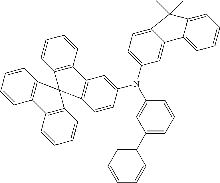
C12=C(C=CC=C1)C1=C(C23C2=C(C=CC=C2)C2=C3C=CC(N(C3=CC(C4=CC=CC=C4)=CC=C3)C3=CC=C4C(=C3)C3=CC=CC=C3C4(C)C)=C2)C=CC=C1
